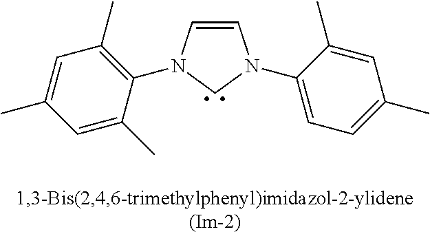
C1=CN(C2=C(C)C=C(C)C=C2C)CN1C1=CC=C(C)C=C1C
